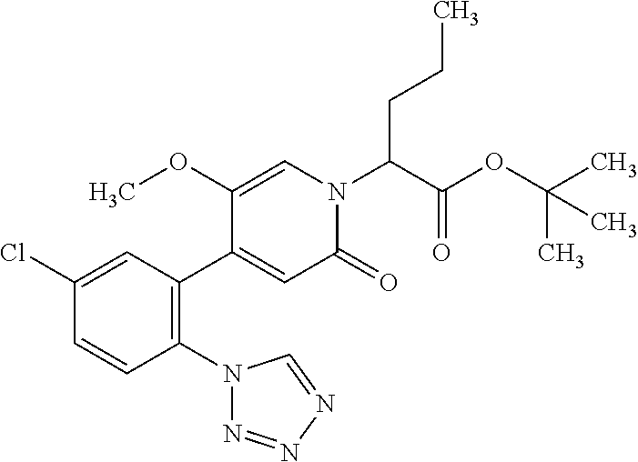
C1(Cl)=CC(C2=CC(=O)N(C(C(OC(C)(C)C)=O)CCC)C=C2OC)=C(N2N=NN=C2)C=C1
